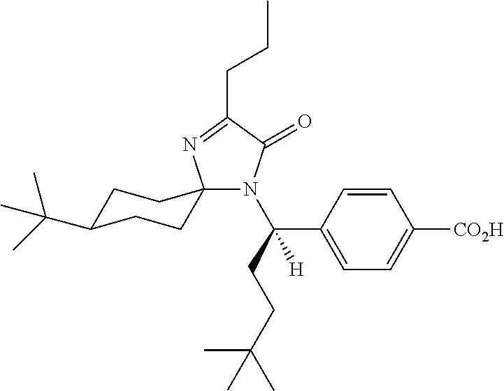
C1C(C(C)(C)C)CCC2(C1)N(C(CCC(C)(C)C)(C1=CC=C([CO2H])C=C1)[H])C(=O)C(CCC)=N2
